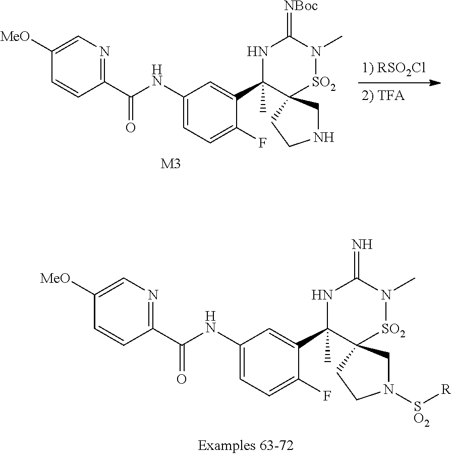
C1(NC(C2=NC=C([MeO])C=C2)=O)=CC=C(F)C(C2(C)NC(=[NBoc])N(C)[SO2]C23CNCC3)=C1.[M3].C1(NC(C2=NC=C([MeO])C=C2)=O)=CC=C(F)C(C2(C)NC(=N)N(C)[SO2]C23CN([SO2][R])CC3)=C1
